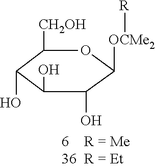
C1([CH2OH])C(O)C(O)C(O)C([OCMe2][R])O1
